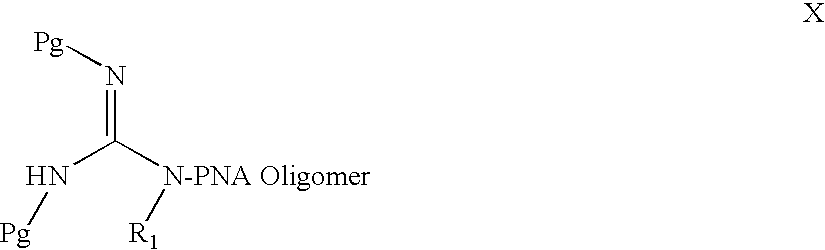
N(C([N-PNA Oligomer][R1])=N[Pg])[Pg]
